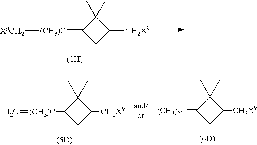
C1(C)(C)C(=[(CH3)C][X9CH2])CC1[CH2X9].C1(C)(C)C([(CH3)C]=C)CC1[CH2X9].C1(C)(C)C(=[(CH3)2C])CC1[CH2X9]
